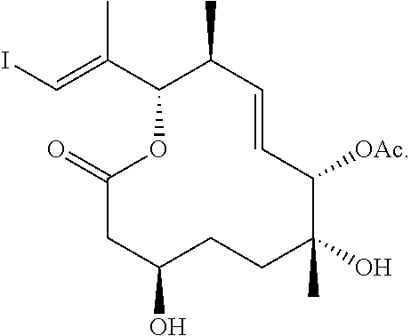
C(=C(C1OC(=O)CC(O)CCC(C)(O)C([OAc])C=CC1C)C)I
